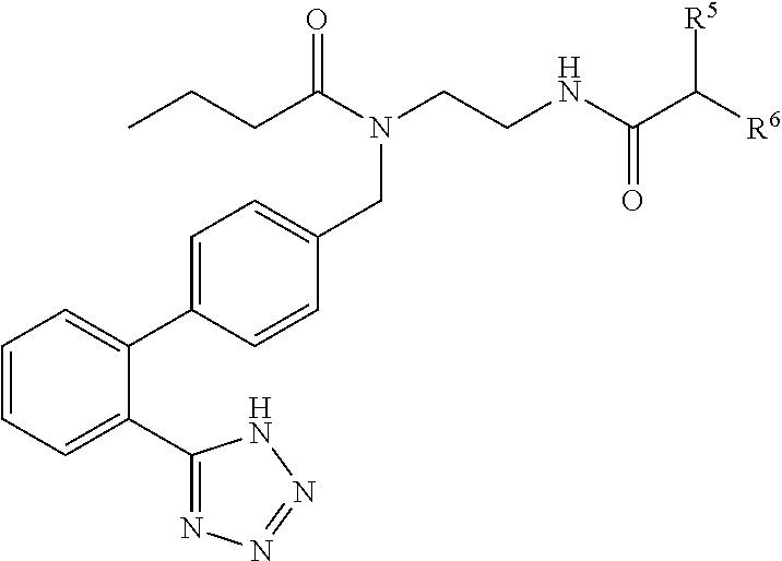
CCCC(N(CCNC(C([R6])[R5])=O)CC1=CC=C(C2=CC=CC=C2C2=NN=NN2)C=C1)=O
